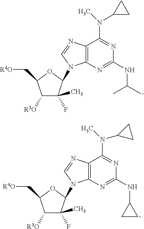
CN(C1=NC(NC(C)C)=NC2=C1N=CN2C1C(C)(F)C([R3O])C(C[R4O])O1)C1CC1.CN(C1=NC(NC2CC2)=NC2=C1N=CN2C1C(C)(F)C([R3O])C(C[R4O])O1)C1CC1
